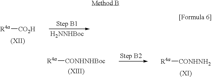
[R4a][CO2H].[H2NNHBoc].[R4a][CONHNH2].[R4a][CONHNHBoc]
